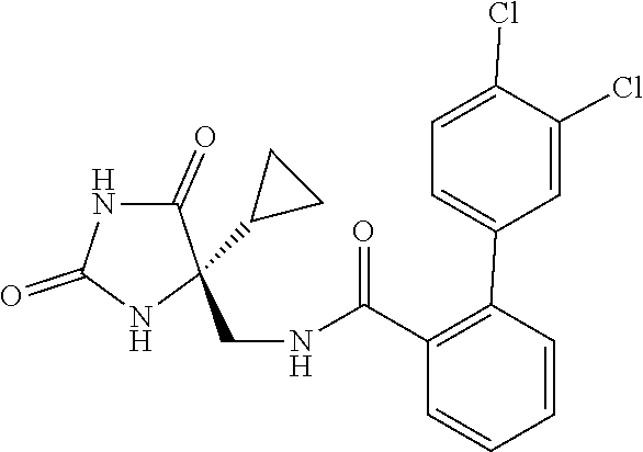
C1=C(Cl)C(Cl)=CC(C2=C(C(NCC3(C4CC4)NC(=O)NC3=O)=O)C=CC=C2)=C1
